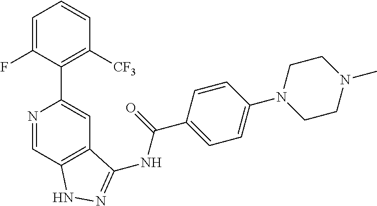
N1=CC2=C(C=C1C1=C([CF3])C=CC=C1F)C(NC(C1=CC=C(N3CCN(C)CC3)C=C1)=O)=NN2
